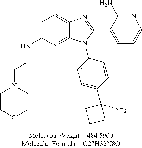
C(N1CCOCC1)CNC1=CC=C2C(=N1)N(C1=CC=C(C3(N)CCC3)C=C1)C(C1=CC=CN=C1N)=N2
